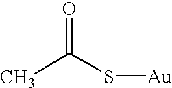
CC(S[Au])=O
